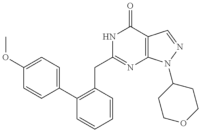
C1(OC)=CC=C(C2=C(CC3=NC4=C(C(=O)N3)C=NN4C3CCOCC3)C=CC=C2)C=C1
